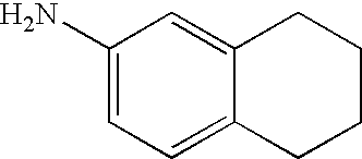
NC1=CC=C2C(=C1)CCCC2
